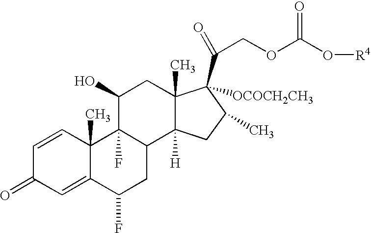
C1=CC2(C)C(=CC1=O)C(F)CC1C2(F)C(O)CC2(C)C1([H])CC(C)C2([OCOCH2CH3])C(COC(O[R4])=O)=O
